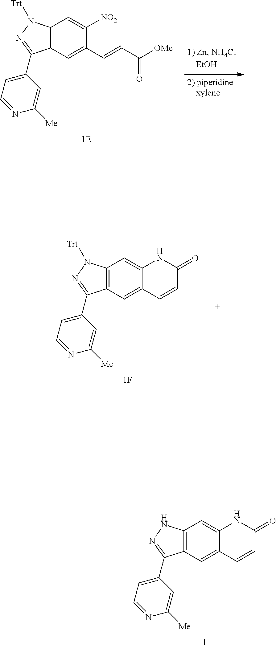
C12=C(C=C(C=CC([OMe])=O)C([NO2])=C1)C(C1=CC=NC([Me])=C1)=NN2[Trt].C12=C(C=C3C(=C1)NC(=O)C=C3)C(C1=CC=NC([Me])=C1)=NN2[Trt].C12=C(C=C3C(=C1)NC(=O)C=C3)C(C1=CC=NC([Me])=C1)=NN2
